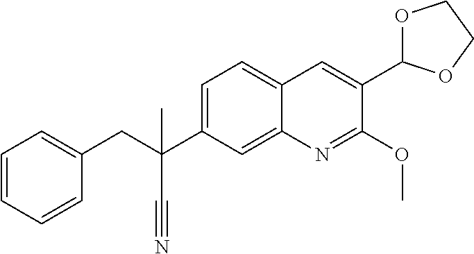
C1=C(C(CC2=CC=CC=C2)(C#N)C)C=C2C(=C1)C=C(C1OCCO1)C(OC)=N2
